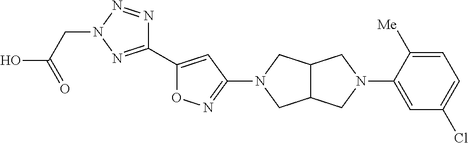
C1(C2=CC(N3CC4C(C3)CN(C3=CC(Cl)=CC=C3[Me])C4)=NO2)=NN(CC(O)=O)N=N1
